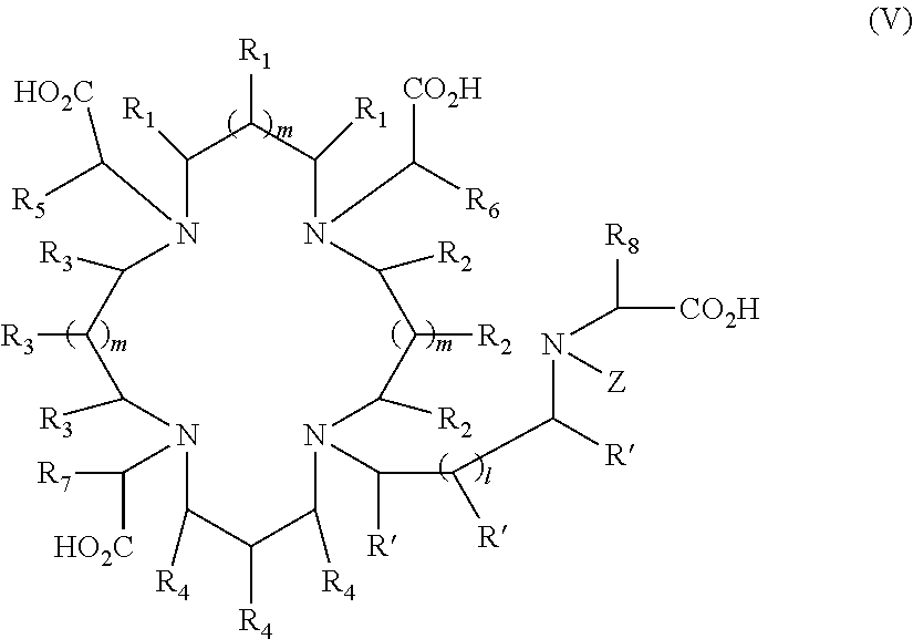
C1([R3])N(C([R5])[HO2C])C([R1])C([R1])C([R1])N(C([R6])[CO2H])C([R2])C([R2])C([R2])N(C([R])C([R])C([R])N(C([R8])[CO2H])[Z])C([R4])C([R4])C([R4])N(C([HO2C])[R7])C([R3])C1[R3]
